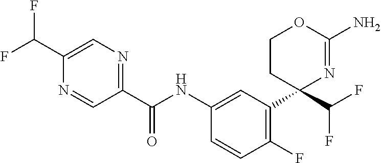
C1(C(NC2=CC(C3(C(F)F)N=C(N)OCC3)=C(F)C=C2)=O)=NC=C(C(F)F)N=C1
